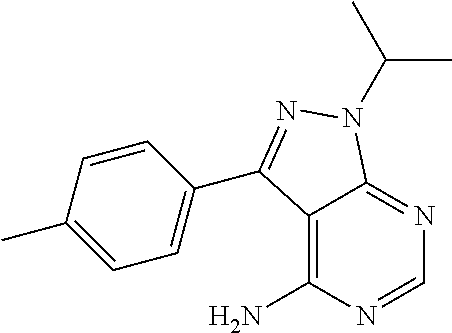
C12=C(N)N=CN=C1N(C(C)C)N=C2C1=CC=C(C)C=C1
